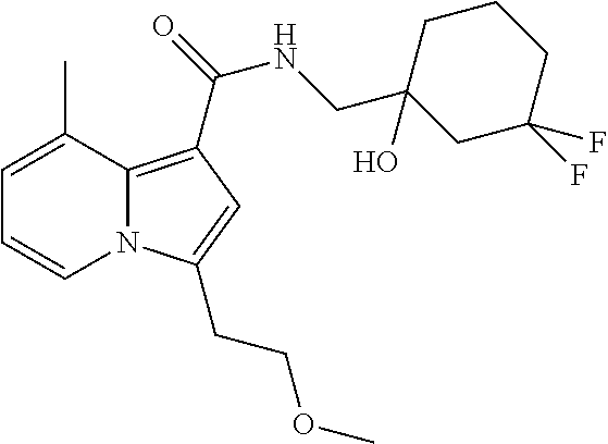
C1=C(C)C2=C(C(NCC3(O)CC(F)(F)CCC3)=O)C=C(CCOC)N2C=C1
